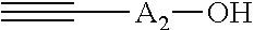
C#C[A2]O
